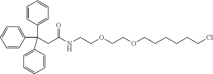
C1=CC(C(C2=CC=CC=C2)(C2=CC=CC=C2)CC(NCCOCCOCCCCCCCl)=O)=CC=C1
